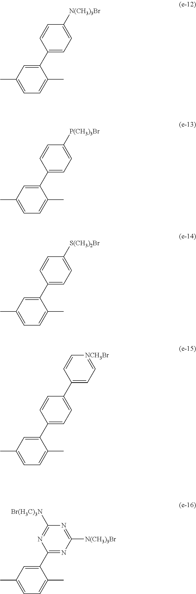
C1=C(C)C=C(C2=CC=C([N(CH3)3Br])C=C2)C(C)=C1.C1=C(C)C=C(C2=CC=C([P(CH3)3Br])C=C2)C(C)=C1.C1=C(C)C=C(C2=CC=C([S(CH3)2Br])C=C2)C(C)=C1.C1=C(C2=CC(C)=CC=C2C)C=CC(C2=CC=[NCH3Br]C=C2)=C1.C1=C(C)C=C(C2=NC([N(CH3)3Br])=NC([Br(H3C)3N])=N2)C(C)=C1
